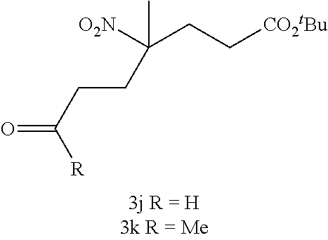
C(CC[CO2tBu])(C)([O2N])CCC(=O)[R]
